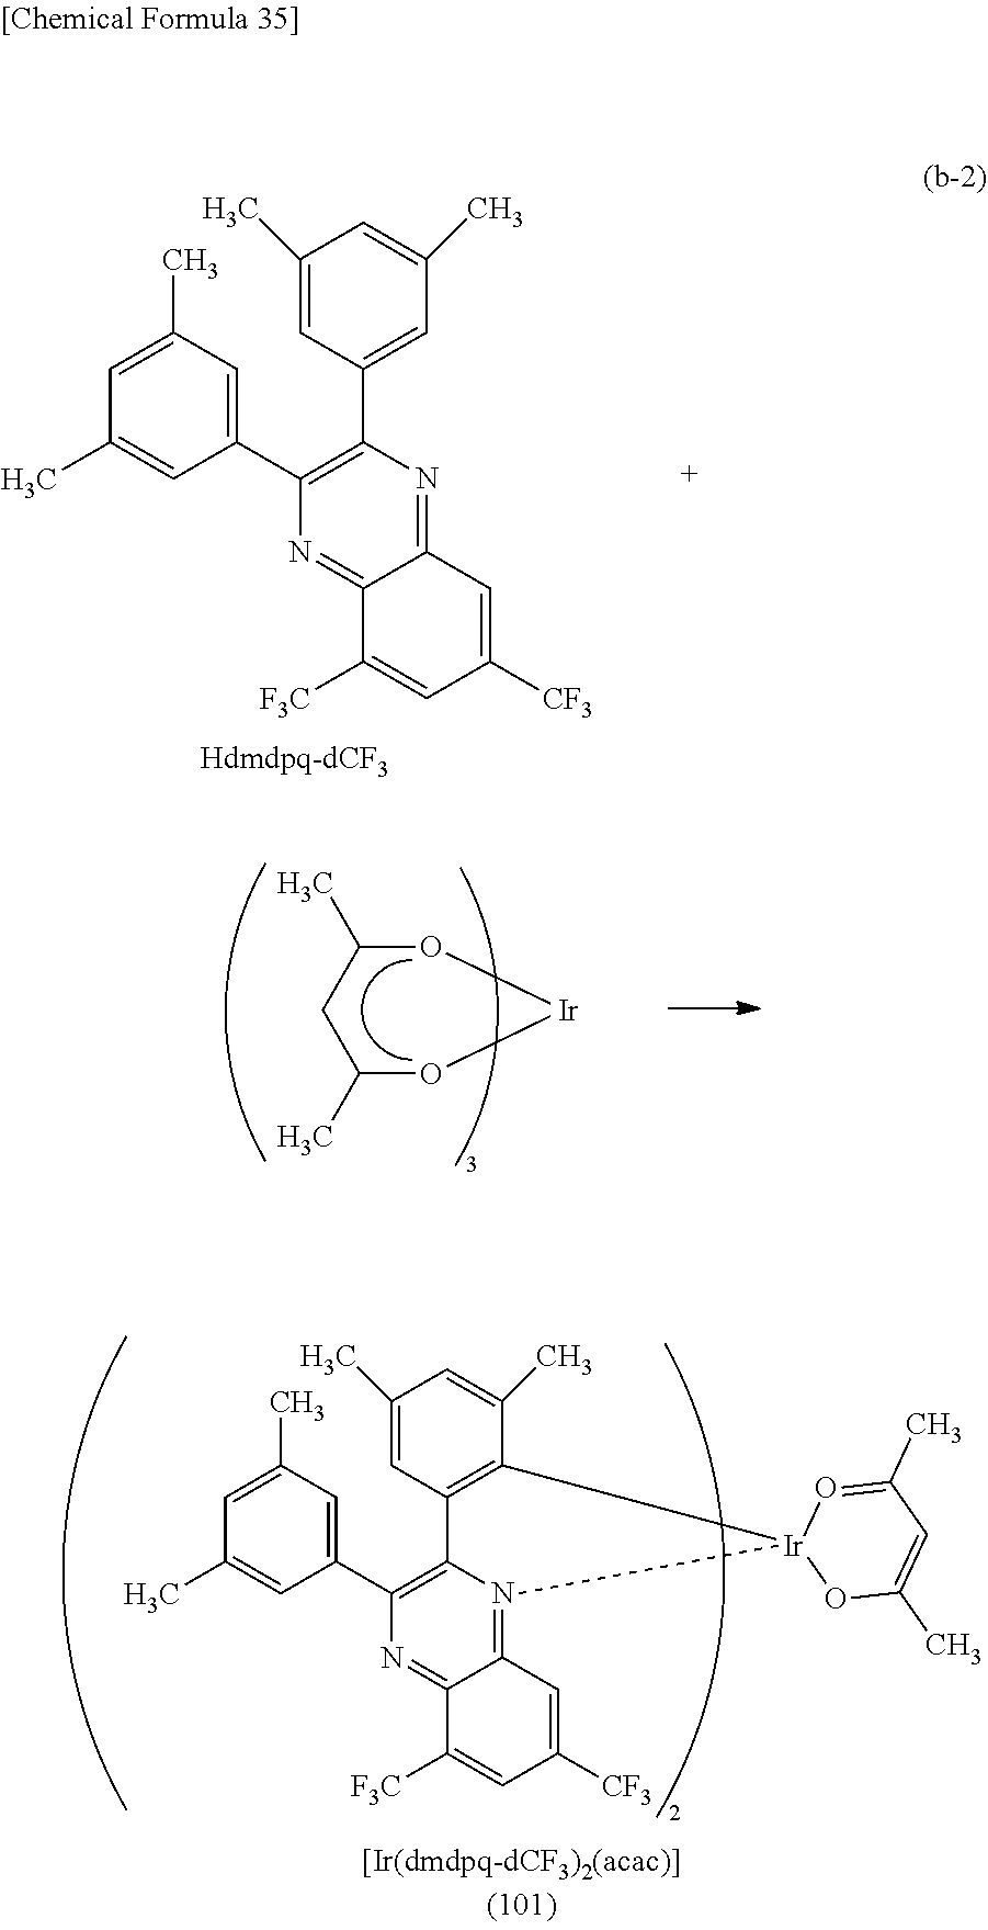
C12=NC(C3=CC(C)=CC(C)=C3)=C(C3=CC(C)=CC(C)=C3)N=C1C=C([CF3])C=C2[F3C].C1(C)O[Ir]OC(C)C1.C12=NC(C3=CC(C)=CC(C)=C3)=C3N(=C1C=C([CF3])C=C2[F3C])[Ir]1(OC(C)=CC(C)=O1)C1=C3C=C(C)C=C1C
